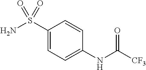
C1(S(N)(=O)=O)=CC=C(NC([CF3])=O)C=C1
